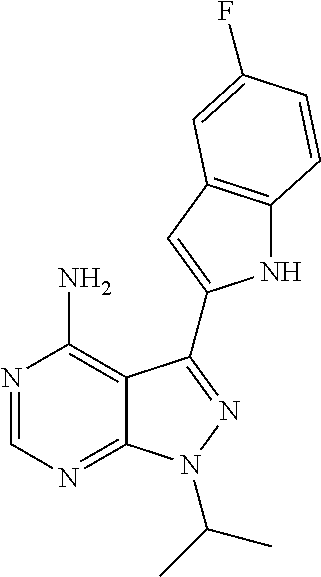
N1=CN=C2C(=C1N)C(C1=CC3=C(N1)C=CC(F)=C3)=NN2C(C)C
